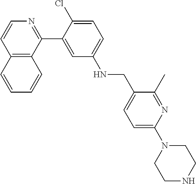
C12=C(C(C3=CC(NCC4=CC=C(N5CCNCC5)N=C4C)=CC=C3Cl)=NC=C1)C=CC=C2
